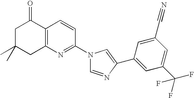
C1C(C)(C)CC2=C(C1=O)C=CC(N1C=NC(C3=CC(C(F)(F)F)=CC(C#N)=C3)=C1)=N2
